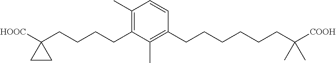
C1(C)=C(CCCCC2([HOOC])CC2)C(C)=C(CCCCCCC([COOH])(C)C)C=C1
